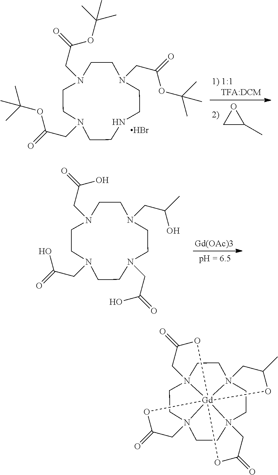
C1C(C)O1.N1(CC(=O)OC(C)(C)C)CCN(CC(=O)OC(C)(C)C)CCN(CC(=O)OC(C)(C)C)CCNCC1.Br.N1(CC(=O)O)CCN(CC(=O)O)CCN(CC(C)O)CCN(CC(=O)O)CC1.[Gd(OAc)3].N123CCN45CCN67CCN8(CC1)[Gd]264(OC(=O)C5)(OC(=O)C3)(OC(C)C7)OC(=O)C8
